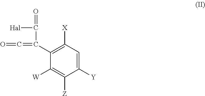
C1(C(=C=O)C([Hal])=O)=C([X])C=C([Y])C([Z])=C1[W]
